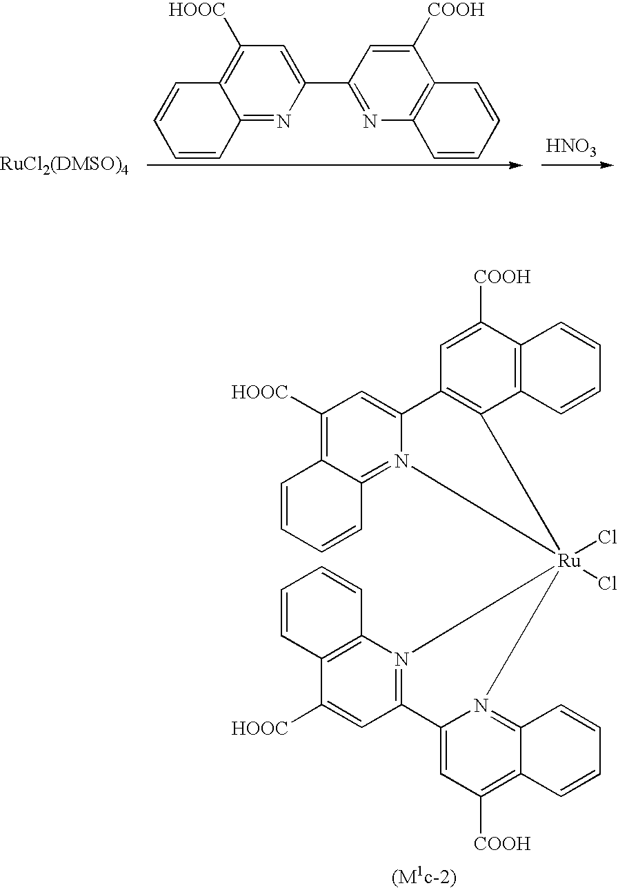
C1([HOOC])=C2C(=N3C(=C1)C1=C(C4=C(C([COOH])=C1)C=CC=C4)[Ru]31(Cl)(Cl)N3=C(C=C([HOOC])C4=C3C=CC=C4)C3=CC([COOH])=C4C(=N31)C=CC=C4)C=CC=C2.[(M1c-2)].C12=NC(C3=NC4=C(C([COOH])=C3)C=CC=C4)=CC([HOOC])=C1C=CC=C2.[RuCl2(DMSO)4].[HNO3]
